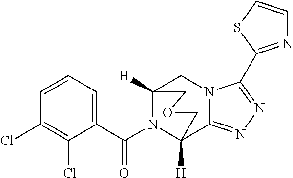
C12([H])CN3C(=NN=C3C3=NC=CS3)C([H])(COC1)N2C(C1=CC=CC(Cl)=C1Cl)=O
